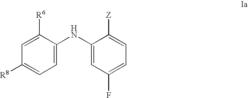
C1=C([R6])C(NC2=CC(F)=CC=C2[Z])=CC=C1[R8]
